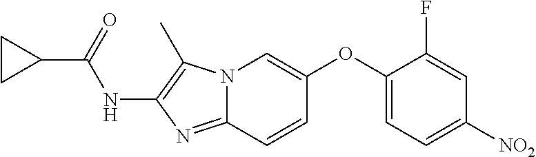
N12C(=NC(NC(C3CC3)=O)=C1C)C=CC(OC1=CC=C([NO2])C=C1F)=C2
